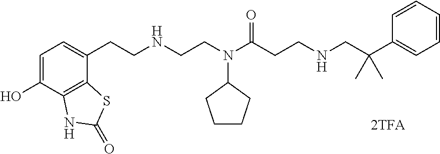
C1=C(O)C2=C(C(CCNCCN(C(CCNCC(C3=CC=CC=C3)(C)C)=O)C3CCCC3)=C1)SC(=O)N2
